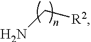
C([R2])N
